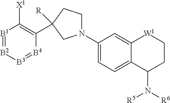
C1(N2CCC(C3=C([X1])[B1]=[B2][B3]=[B4]3)([R])C2)=CC=C2C(=C1)[W1]CCC2N([R6])[R5]
